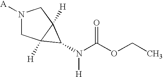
[A]N1CC2([H])C([H])(C1)C2N([H])C(OCC)=O
